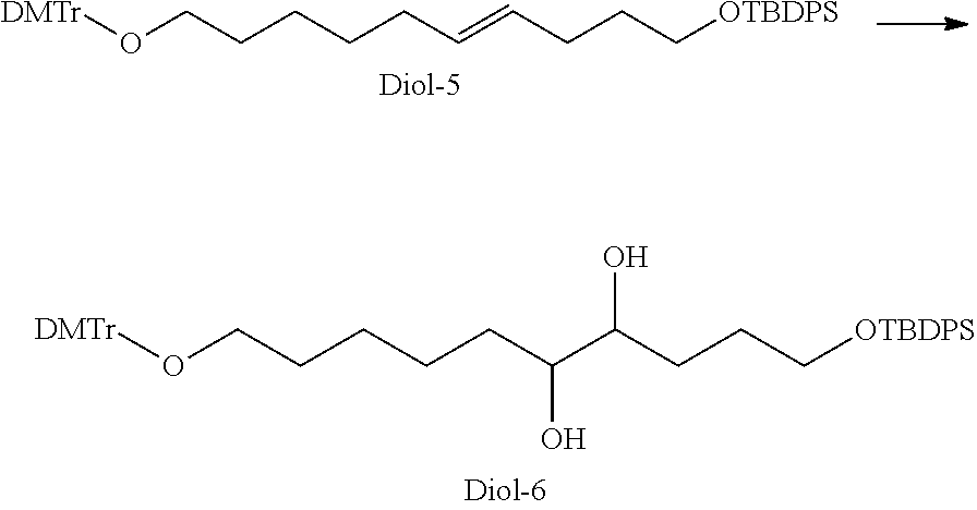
[DMTr]OCCCCCC(C(CCC[OTBDPS])O)O.[DMTr]OCCCCCC=CCCC[OTBDPS]
